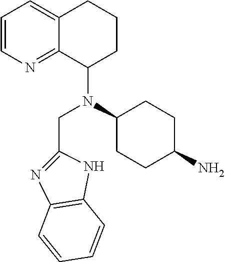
C1=CN=C2C(=C1)CCCC2N(C1CCC(N)CC1)CC1=NC2=C(N1)C=CC=C2
